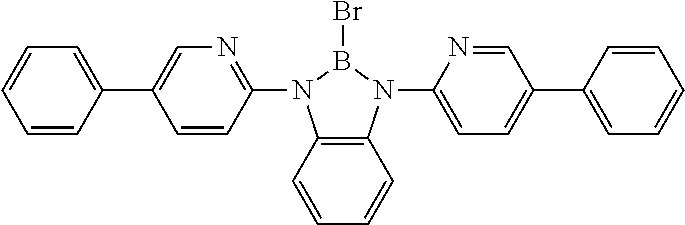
C1=CC(N2C3=C(N(C4=CC=C(C5=CC=CC=C5)C=N4)B2Br)C=CC=C3)=NC=C1C1=CC=CC=C1
